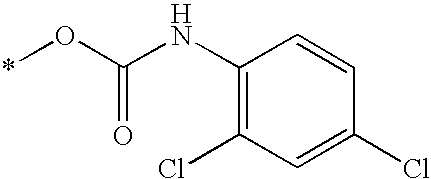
C1(NC(O*)=O)=C(Cl)C=C(Cl)C=C1
